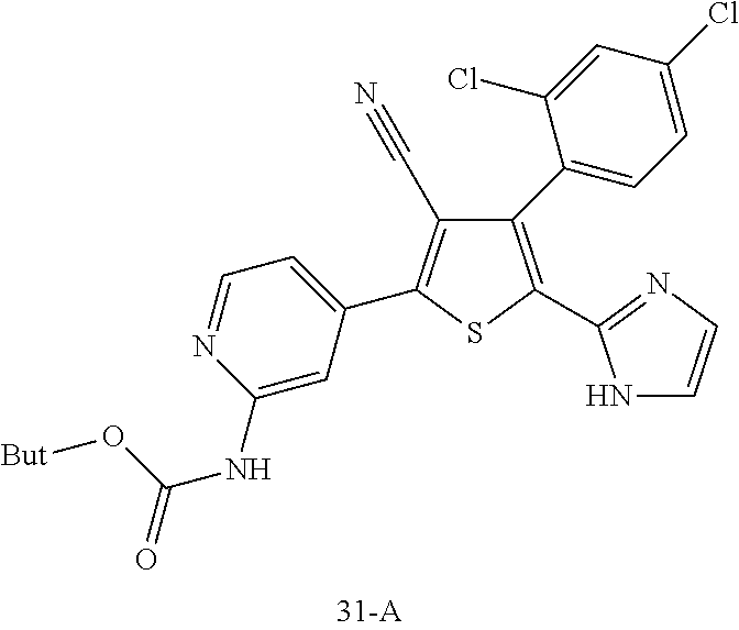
C1(NC(=O)O[But])=CC(C2=C(C#N)C(C3=CC=C(Cl)C=C3Cl)=C(C3=NC=CN3)S2)=CC=N1
